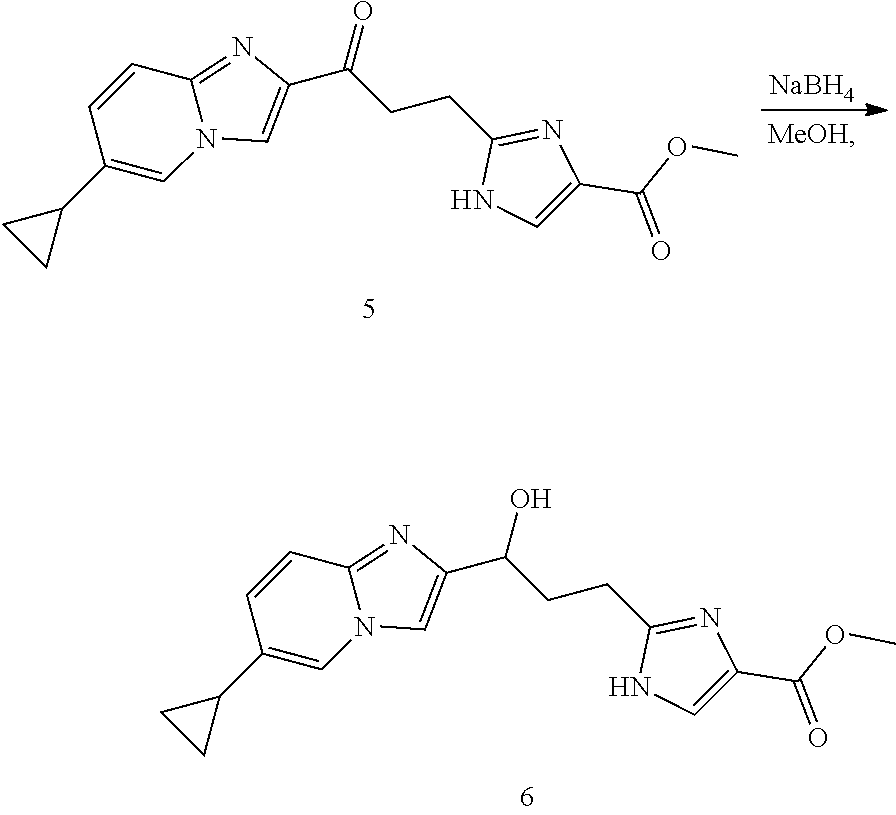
O=C(CCC1=NC(C(OC)=O)=CN1)C1=CN2C(=N1)C=CC(C1CC1)=C2.[NaBH4].OC(CCC1=NC(C(OC)=O)=CN1)C1=CN2C(=N1)C=CC(C1CC1)=C2
